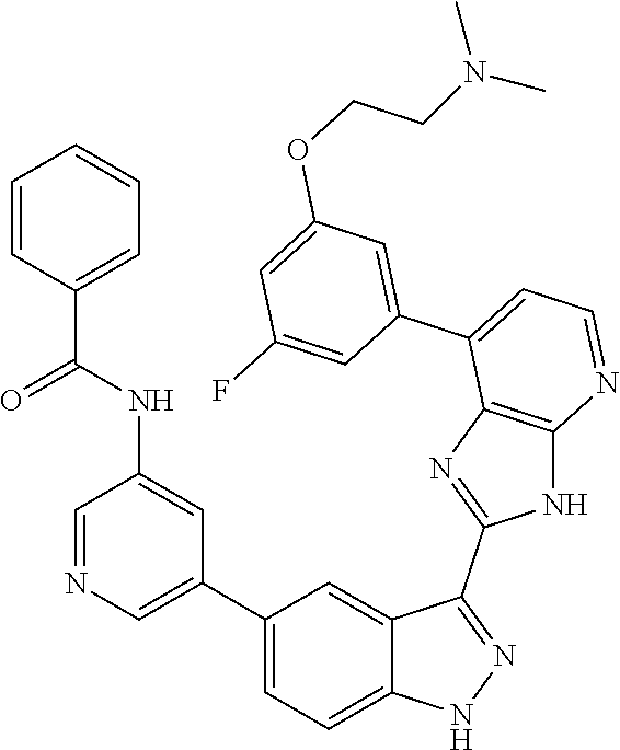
C1=NC=C(C2=CC=C3C(=C2)C(C2=NC4=C(N2)N=CC=C4C2=CC(OCCN(C)C)=CC(F)=C2)=NN3)C=C1NC(C1=CC=CC=C1)=O
